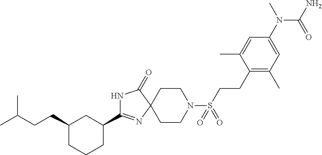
C1(C2=NC3(C(=O)N2)CCN(S(CCC2=C(C)C=C(N(C)C(N)=O)C=C2C)(=O)=O)CC3)CC(CCC(C)C)CCC1
